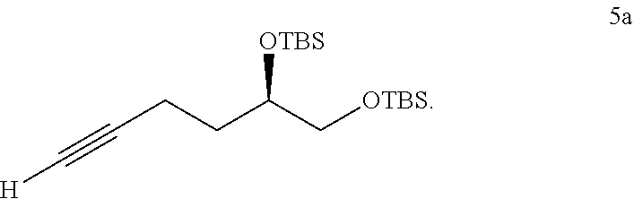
[OTBS]C(C[OTBS])CCC#C[H]
